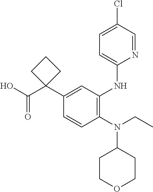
C1=CC(N(CC)C2CCOCC2)=C(NC2=CC=C(Cl)C=N2)C=C1C1(C(O)=O)CCC1
